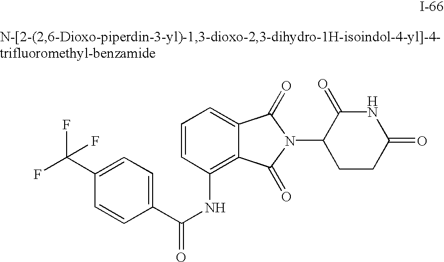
C1(C(NC2=C3C(=CC=C2)C(=O)N(C2CCC(=O)NC2=O)C3=O)=O)=CC=C(C(F)(F)F)C=C1
